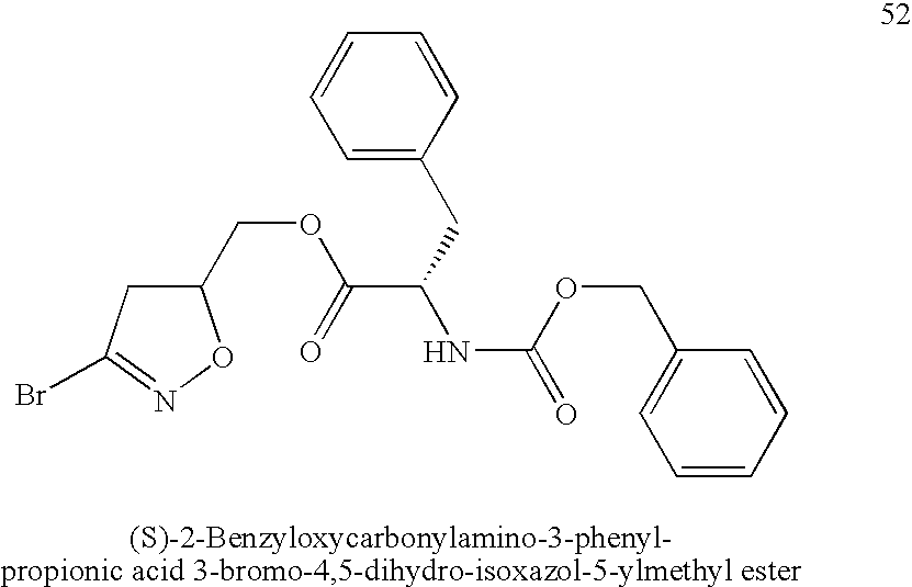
C1=CC=CC=C1CC(NC(OCC1=CC=CC=C1)=O)C(=O)OCC1ON=C(Br)C1
